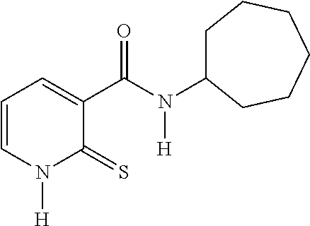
C1=CN([H])C(=S)C(C(N([H])C2CCCCCC2)=O)=C1
